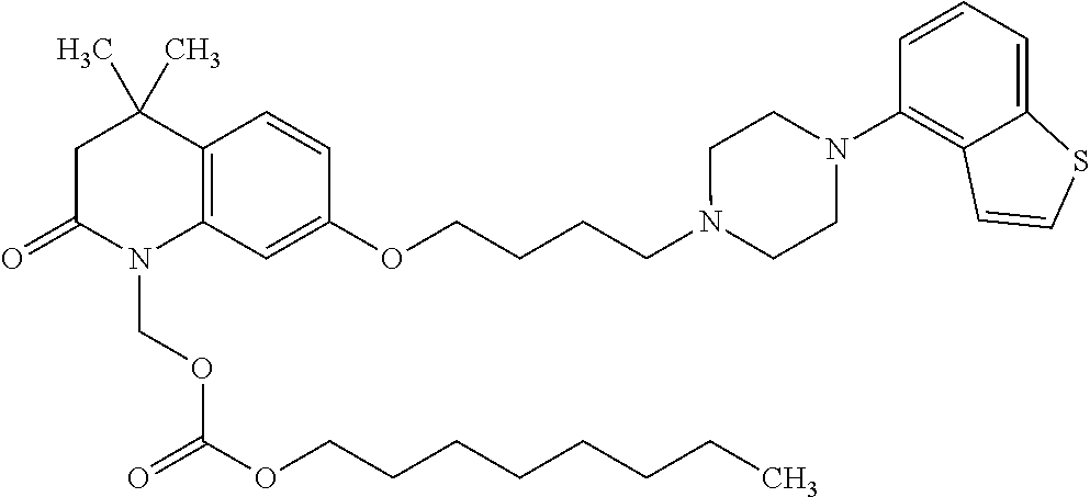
C1C(=O)N(COC(=O)OCCCCCCCC)C2=C(C1(C)C)C=CC(OCCCCN1CCN(C3=C4C(=CC=C3)SC=C4)CC1)=C2
